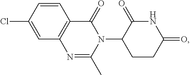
C12=C(C=CC(Cl)=C1)C(=O)N(C1CCC(=O)NC1=O)C(C)=N2
